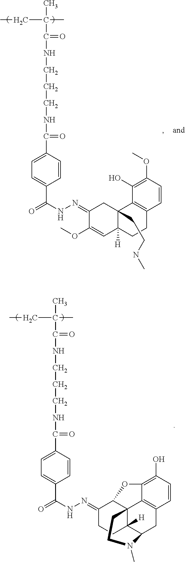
CCC(C(NCCCNC(=O)C1=CC=C(C(NN=C2C(OC)=CC3([H])C(CCNC)(C2)C2=C(CC3)C=CC(OC)=C2O)=O)C=C1)=O)(C)C.CCC(C(NCCCNC(=O)C1=CC=C(C(NN=C2CCC3([H])C45C2OC2=C(O)C=CC(=C42)CC3N(C)CC5)=O)C=C1)=O)(C)C
